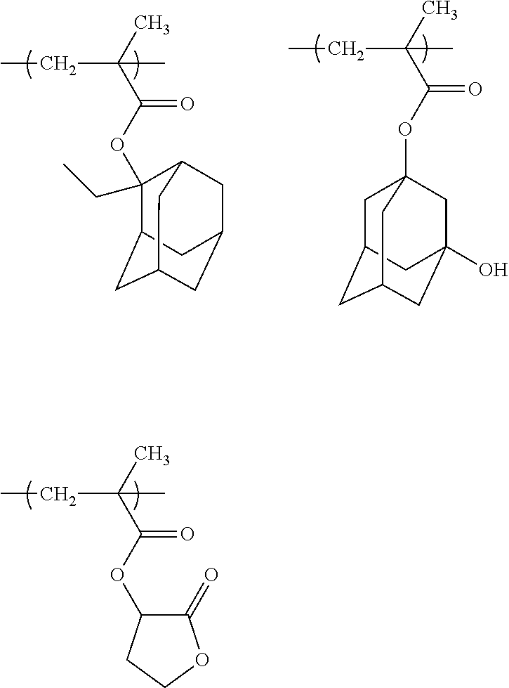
C1(CC)(OC(C(C)(CC)C)=O)C2CC3CC(CC1C3)C2.C1C2CC3CC(O)(CC1(OC(C(C)(CC)C)=O)C3)C2.O(C(C(C)(CC)C)=O)C1C(=O)OCC1
